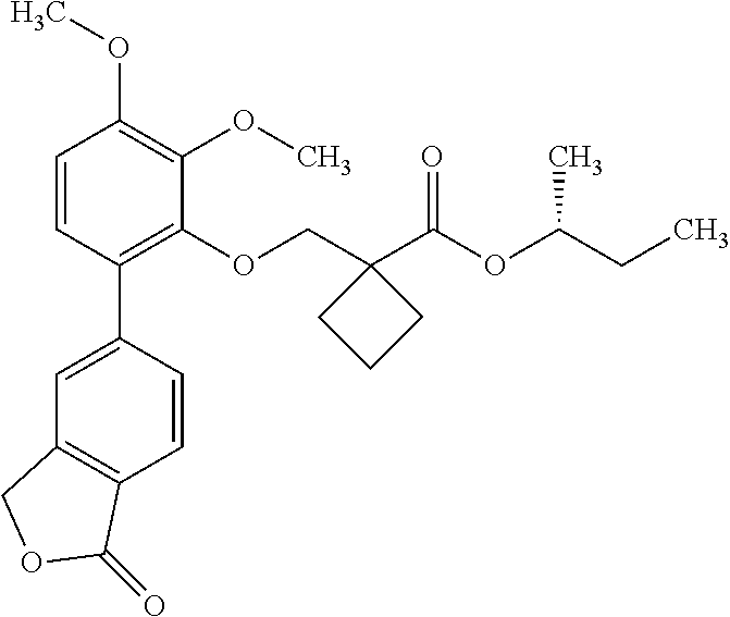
C1=CC(C2=CC3=C(C=C2)C(=O)OC3)=C(OCC2(C(OC(CC)C)=O)CCC2)C(OC)=C1OC
